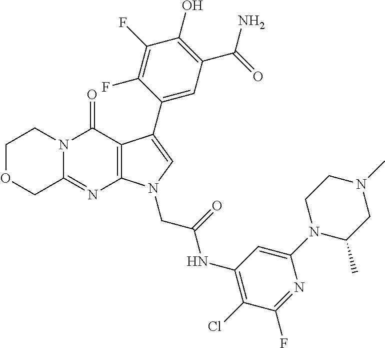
C12=NC3=C(C(=O)N1CCOC2)C(C1=CC(C(=O)N)=C(O)C(F)=C1F)=CN3CC(=O)NC1=C(Cl)C(F)=NC(N2C(C)CN(C)CC2)=C1
